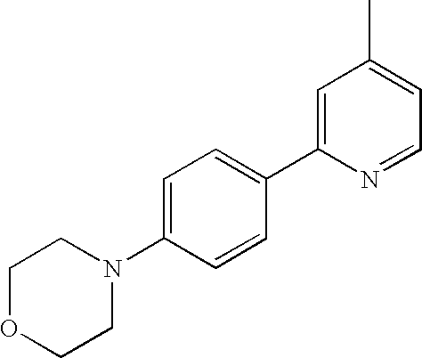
N1(C2=CC=C(C3=CC(C)=CC=N3)C=C2)CCOCC1
